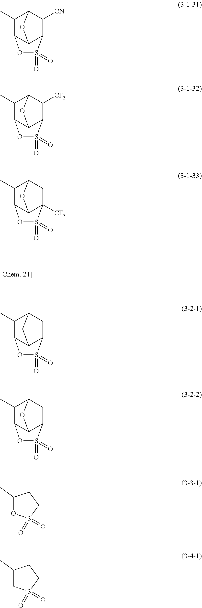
C1(C)C2C3C(C([CN])C1O3)S(=O)(=O)O2.C1(C)C2C3C(C([CF3])C1O3)S(=O)(=O)O2.C1(C)C2C3C([CF3])(CC1O3)S(=O)(=O)O2.C1(C)C2C3C(CC1C3)S(=O)(=O)O2.C1(C)C2C3C(CC1O3)S(=O)(=O)O2.C1(C)OS(=O)(=O)CC1.C1(C)CS(=O)(=O)CC1
